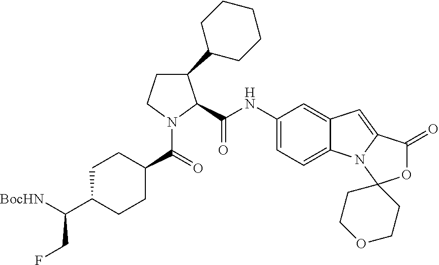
C1CN(C(=O)C2CCC(C([BocHN])CF)CC2)C(C(NC2=CC=C3C(=C2)C=C2N3C3(OC2=O)CCOCC3)=O)C1C1CCCCC1
